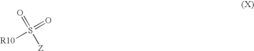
O=S([Z])(=O)[R10]
